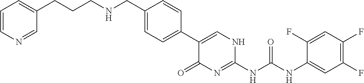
C1=C(CNCCCC2=CC=CN=C2)C=CC(C2=CNC(NC(NC3=CC(F)=C(F)C=C3F)=O)=NC2=O)=C1
